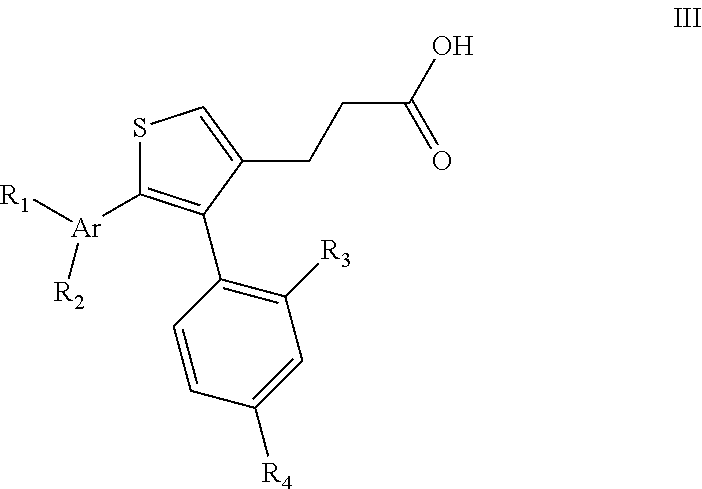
S1C([Ar]([R1])[R2])=C(C2=C([R3])C=C([R4])C=C2)C(CCC(O)=O)=C1
